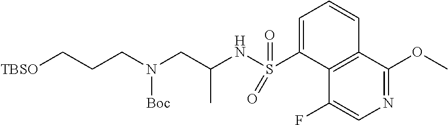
C1=C(S(NC(CN(CCC[TBSO])[Boc])C)(=O)=O)C2=C(C=C1)C(OC)=NC=C2F
